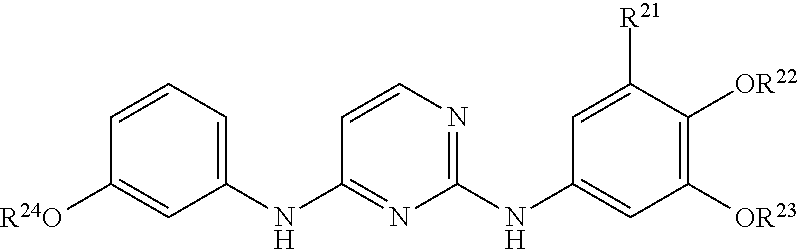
C1=CN=C(NC2=CC([OR23])=C([OR22])C([R21])=C2)N=C1NC1=CC=CC([R24O])=C1
